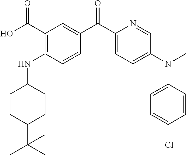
C1=C(C(C2=CC=C(N(C)C3=CC=C(Cl)C=C3)C=N2)=O)C=CC(NC2CCC(C(C)(C)C)CC2)=C1C(O)=O
